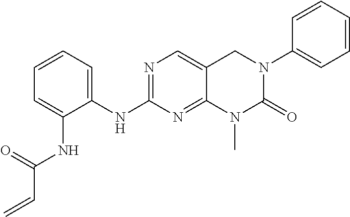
C1=CC=C(NC2=NC=C3C(=N2)N(C)C(=O)N(C2=CC=CC=C2)C3)C(NC(C=C)=O)=C1
